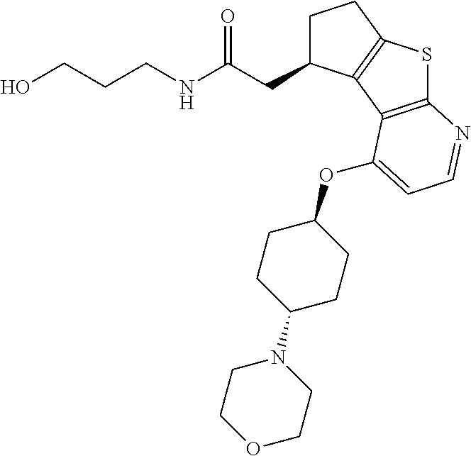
C1(CC(NCCCO)=O)CCC2=C1C1=C(S2)N=CC=C1OC1CCC(N2CCOCC2)CC1
